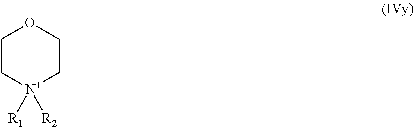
C1C[N+]([R1])([R2])CCO1
